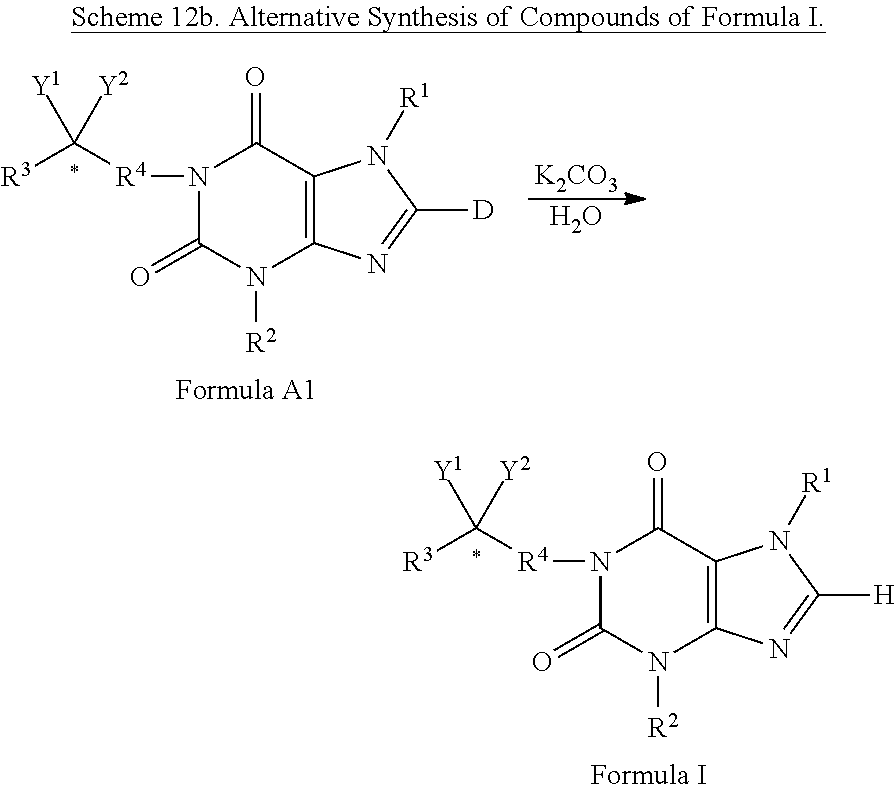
N1([R4]C([R3])([Y1])[Y2])C(=O)N([R2])C2=C(C1=O)N([R1])C([H])=N2.N1([R4]C([R3])([Y1])[Y2])C(=O)N([R2])C2=C(C1=O)N([R1])C([D])=N2.[K2CO3].O
